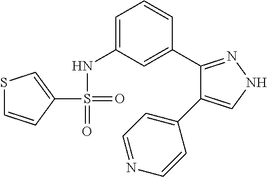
C1(S(=O)(NC2=CC=CC(C3=NNC=C3C3=CC=NC=C3)=C2)=O)=CSC=C1
